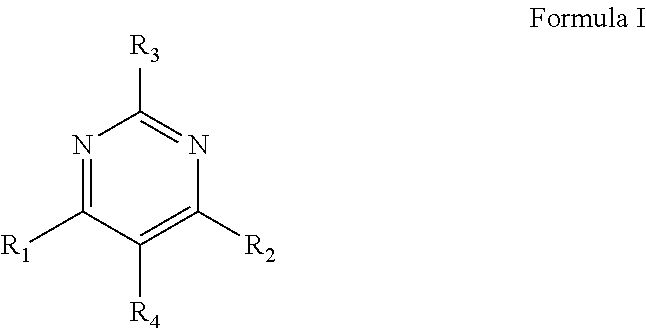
N1=C([R1])C([R4])=C([R2])N=C1[R3]
